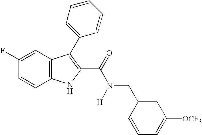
C1=C(F)C=CC2=C1C(C1=CC=CC=C1)=C(C(N(CC1=CC([OCF3])=CC=C1)[H])=O)N2
